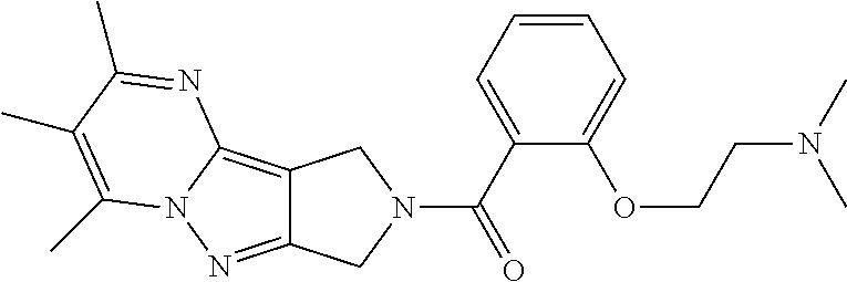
C12=C3N(N=C1CN(C(=O)C1=CC=CC=C1OCCN(C)C)C2)C(C)=C(C)C(C)=N3
